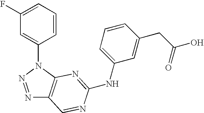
C1=CC=C(F)C=C1N1N=NC2=C1N=C(NC1=CC=CC(CC(O)=O)=C1)N=C2
